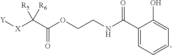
[Y][X]C(C(OCCNC(C1=CC=CC=C1O)=O)=O)([R5])[R6]
